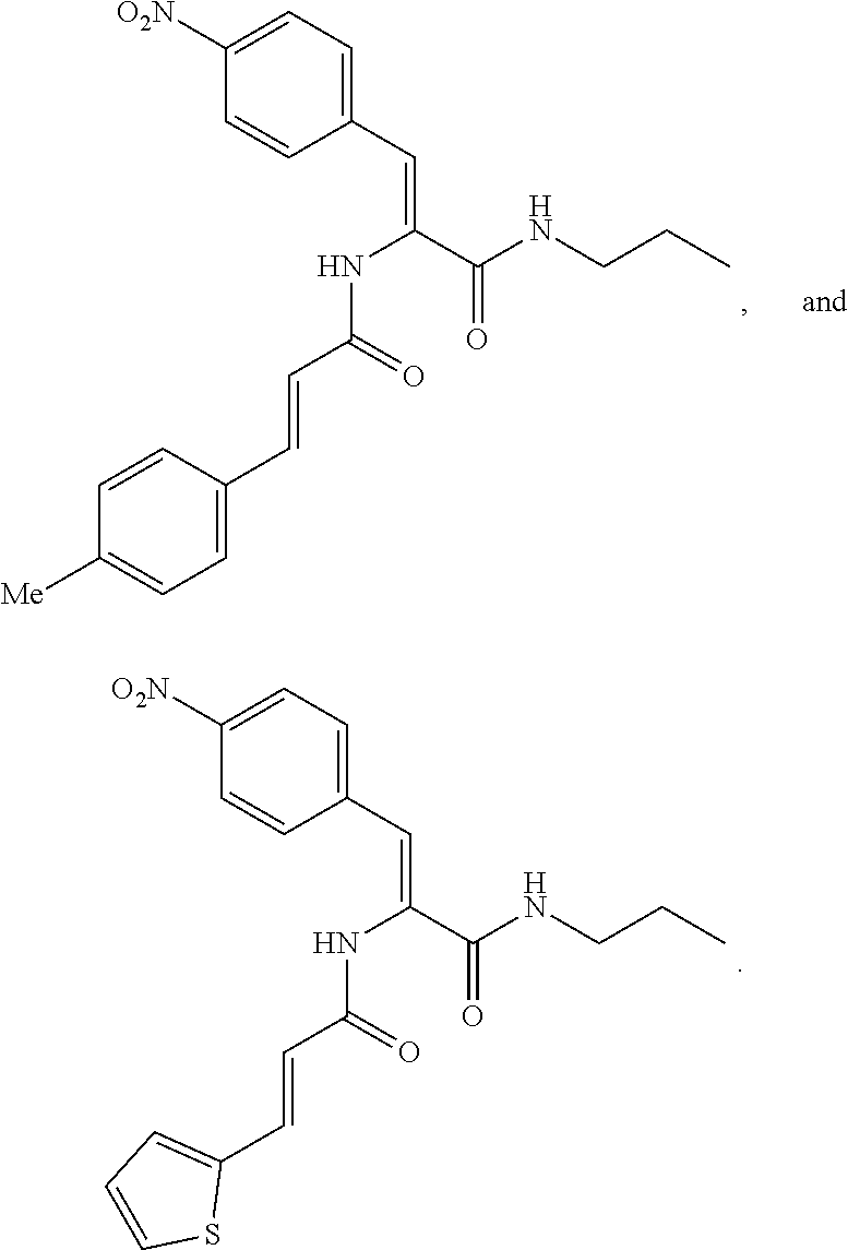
C1([Me])=CC=C(C=CC(NC(=CC2=CC=C([O2N])C=C2)C(=O)NCCC)=O)C=C1.C1(C=CC(NC(=CC2=CC=C([O2N])C=C2)C(=O)NCCC)=O)=CC=CS1
